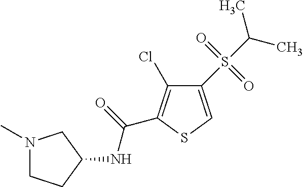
N1(C)CCC(NC(=O)C2=C(Cl)C(S(=O)(=O)C(C)C)=CS2)C1
